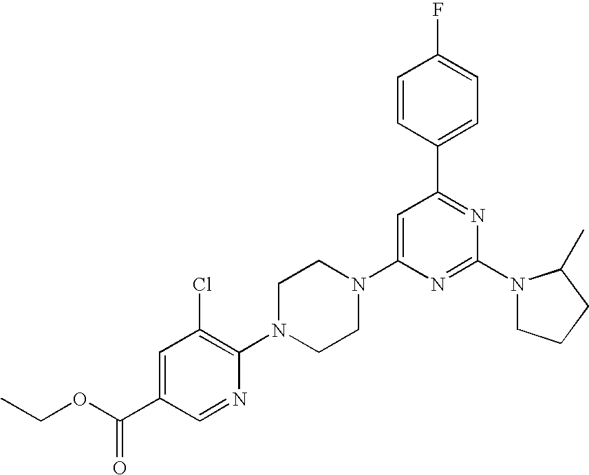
C1=CC(C2=NC(N3CCCC3C)=NC(N3CCN(C4=C(Cl)C=C(C(=O)OCC)C=N4)CC3)=C2)=CC=C1F
